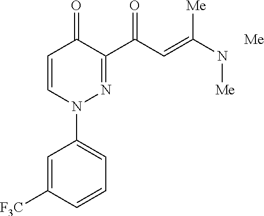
C1=C([F3C])C=CC=C1N1N=C(C(C=C(N[Me])[Me])=O)C(=O)C=C1.[Me]
